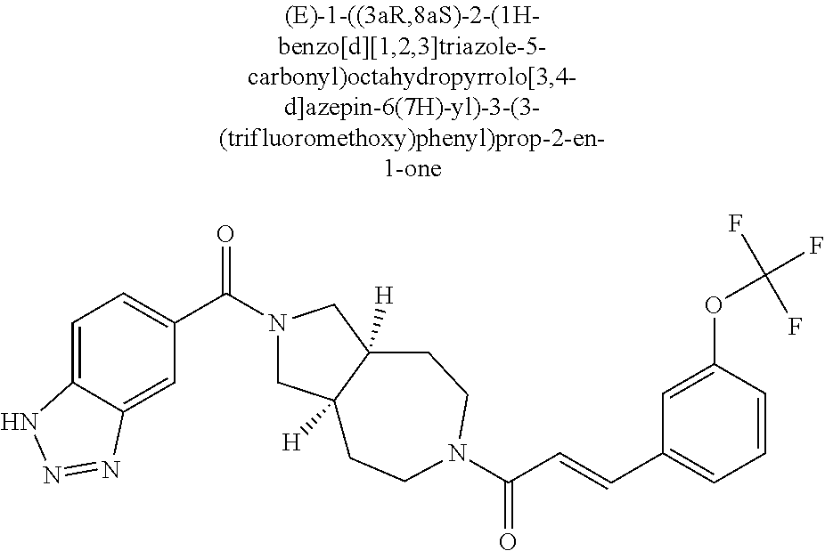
C1=C2C(=CC=C1C(=O)N1CC3([H])C([H])(C1)CCN(C(=O)C=CC1=CC=CC(OC(F)(F)F)=C1)CC3)NN=N2
